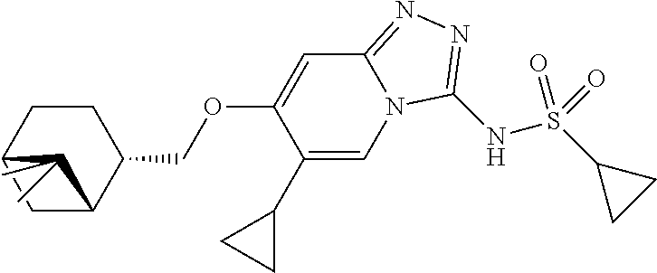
N(S(C1CC1)(=O)=O)C1=NN=C2N1C=C(C1CC1)C(OCC1CCC3CC1C3(C)C)=C2
